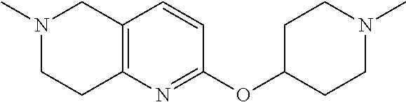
C12=C(N=C(OC3CCN(C)CC3)C=C1)CCN(C)C2
